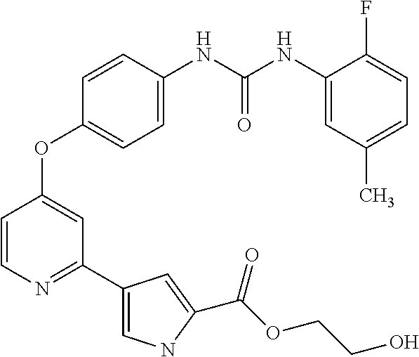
C1=C(NC(NC2=CC(C)=CC=C2F)=O)C=CC(OC2=CC(C3=CNC(C(OCCO)=O)=C3)=NC=C2)=C1
